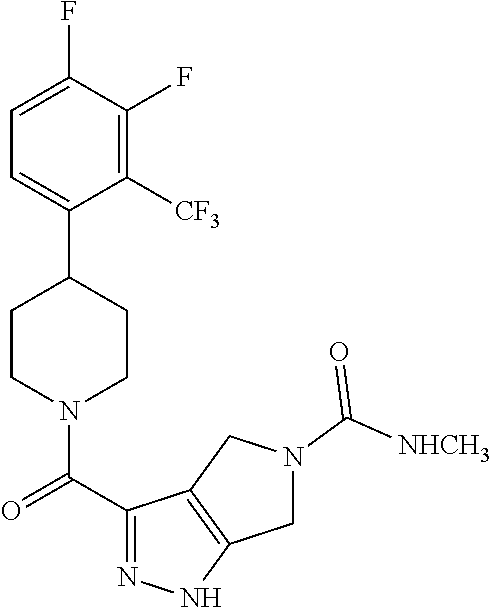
C1=C(F)C(F)=C([CF3])C(C2CCN(C(C3=NNC4=C3CN(C([NHCH3])=O)C4)=O)CC2)=C1
